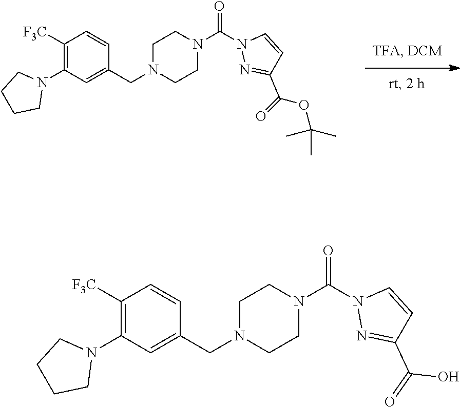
N1=C(C(=O)OC(C)(C)C)C=CN1C(N1CCN(CC2=CC(N3CCCC3)=C([F3C])C=C2)CC1)=O.N1=C(C(=O)O)C=CN1C(N1CCN(CC2=CC(N3CCCC3)=C([F3C])C=C2)CC1)=O
